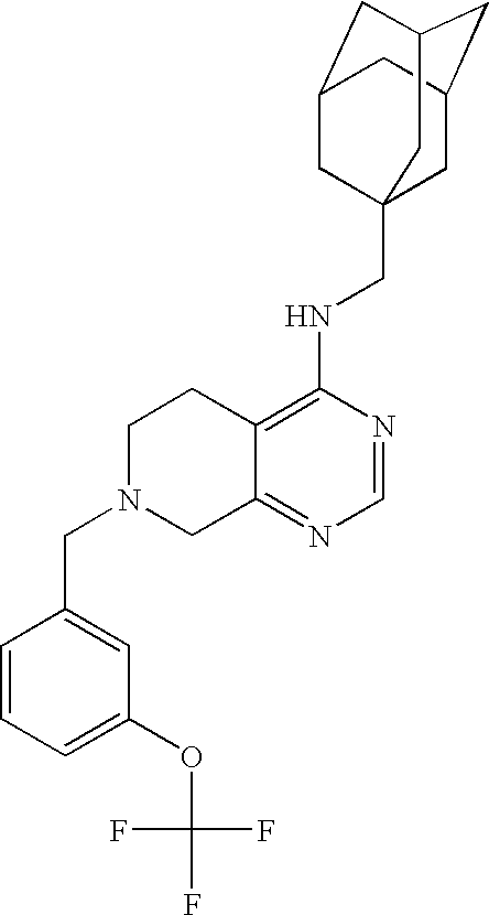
C12=C(NCC34CC5CC(CC(C3)C5)C4)N=CN=C1CN(CC1=CC(OC(F)(F)F)=CC=C1)CC2
